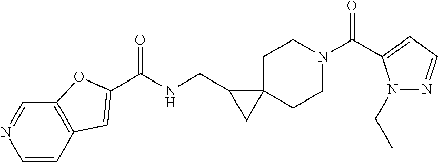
C1=CC2=C(C=N1)OC(C(=O)NCC1CC13CCN(C(=O)C1=CC=NN1CC)CC3)=C2
